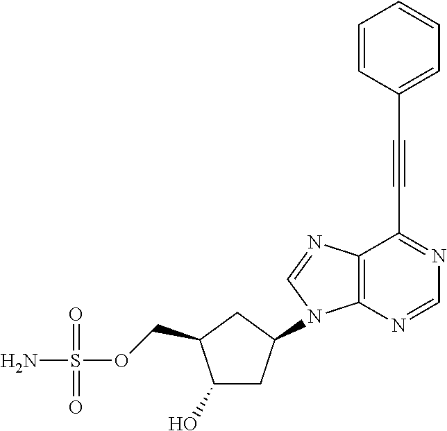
C1(O)CC(N2C3=C(N=C2)C(C#CC2=CC=CC=C2)=NC=N3)CC1COS(N)(=O)=O
